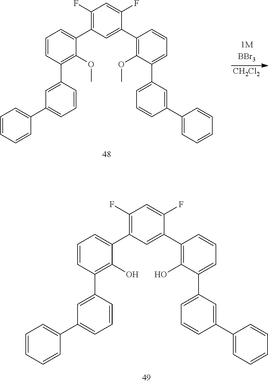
C1(F)=C(C2=CC=CC(C3=CC(C4=CC=CC=C4)=CC=C3)=C2O)C=C(C2=C(O)C(C3=CC=CC(C4=CC=CC=C4)=C3)=CC=C2)C(F)=C1.C1(F)=C(C2=CC=CC(C3=CC(C4=CC=CC=C4)=CC=C3)=C2OC)C=C(C2=C(OC)C(C3=CC=CC(C4=CC=CC=C4)=C3)=CC=C2)C(F)=C1.[CH2Cl2]
